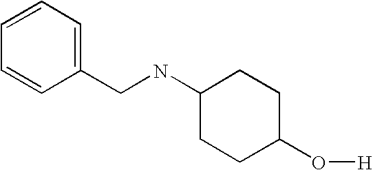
C1(CNC2CCC(O[H])CC2)=CC=CC=C1
